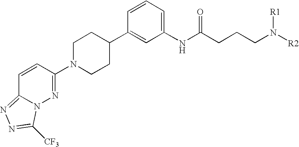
C1=CC(N2CCC(C3=CC(NC(CCCN([R2])[R1])=O)=CC=C3)CC2)=NN2C1=NN=C2[CF3]
